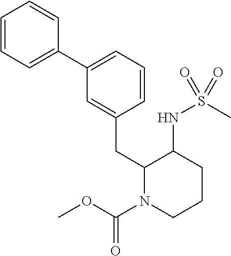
C1(C2=CC=CC(CC3N(C(OC)=O)CCCC3NS(C)(=O)=O)=C2)=CC=CC=C1
